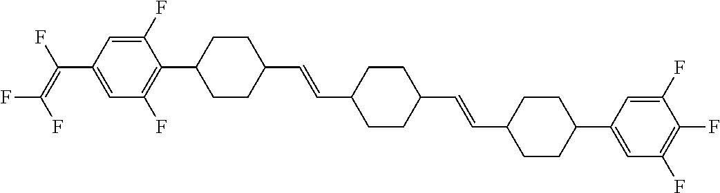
C1=C(F)C(C2CCC(C=CC3CCC(C=CC4CCC(C5=CC(F)=C(F)C(F)=C5)CC4)CC3)CC2)=C(F)C=C1C(=C(F)F)F
